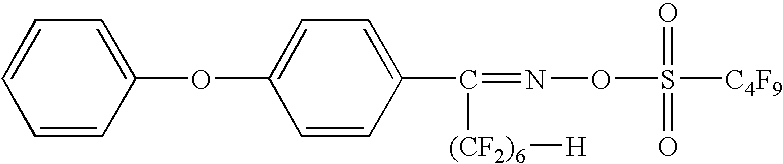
O(C1=CC=C(C([(CF2)6][H])=NOS(=O)(=O)[C4F9])C=C1)C1=CC=CC=C1
